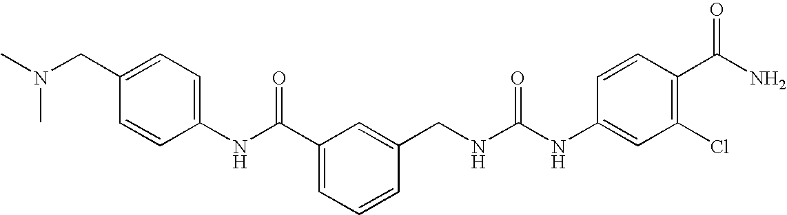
C1(NC(C2=CC=CC(CNC(NC3=CC(Cl)=C(C(N)=O)C=C3)=O)=C2)=O)=CC=C(CN(C)C)C=C1
